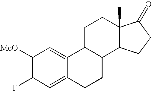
C1([MeO])=C(F)C=C2C(=C1)C1C(CC2)C2C(C)(CC1)C(=O)CC2
